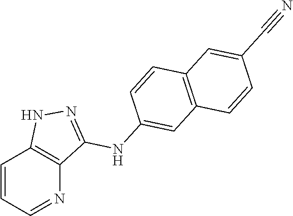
C1=CC=NC2=C1NN=C2NC1=CC2=C(C=C1)C=C(C#N)C=C2
